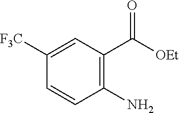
C1=CC(N)=C(C([OEt])=O)C=C1[F3C]
